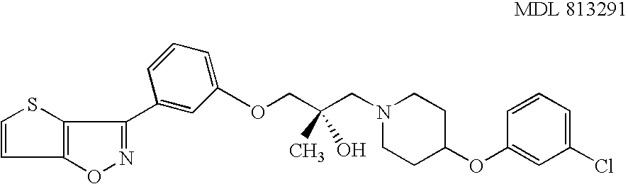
C1=CC2=C(S1)C(C1=CC(OCC(CN3CCC(OC4=CC(Cl)=CC=C4)CC3)(C)O)=CC=C1)=NO2
